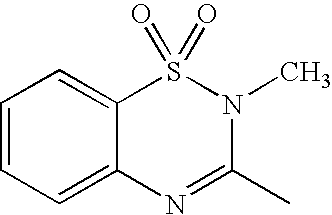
C12=CC=CC=C1N=C(C)N(C)S2(=O)=O
